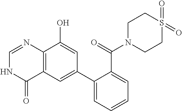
C1=NC2=C(C(=O)N1)C=C(C1=CC=CC=C1C(=O)N1CCS(=O)(=O)CC1)C=C2O
